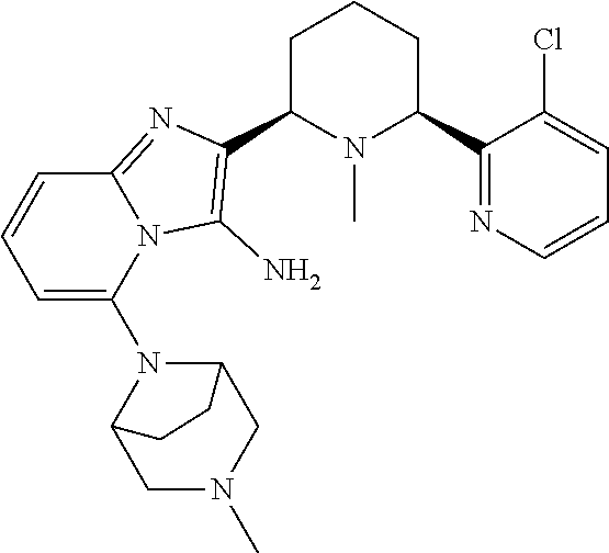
C1C(C2=C(N)N3C(=N2)C=CC=C3N2C3CN(C)CC2CC3)N(C)C(C2=NC=CC=C2Cl)CC1
